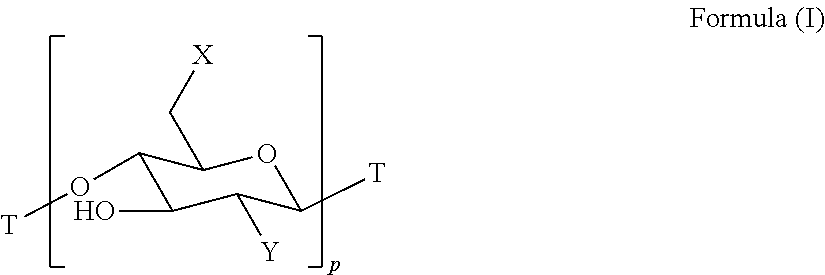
C1(O[T])C(O)C([Y])C([T])OC1C[X]
